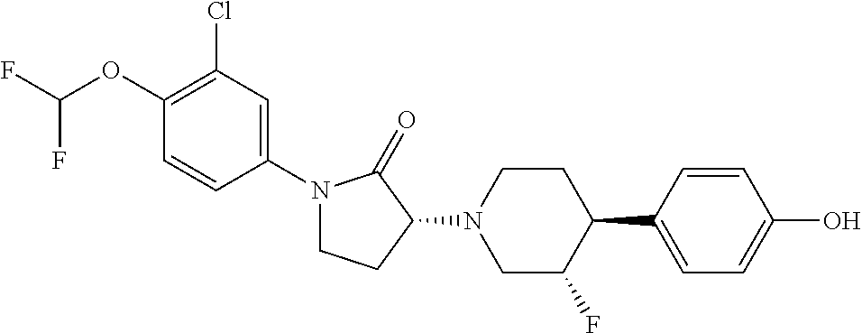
C1=C(C2CCN(C3C(=O)N(C4=CC(Cl)=C(OC(F)F)C=C4)CC3)CC2F)C=CC(O)=C1
